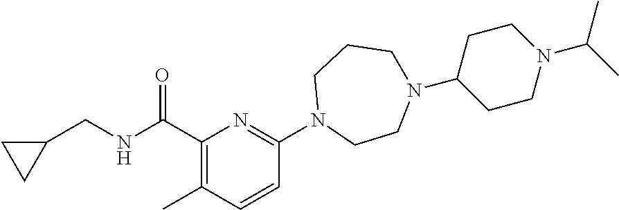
C1(C(NCC2CC2)=O)=C(C)C=CC(N2CCN(C3CCN(C(C)C)CC3)CCC2)=N1
